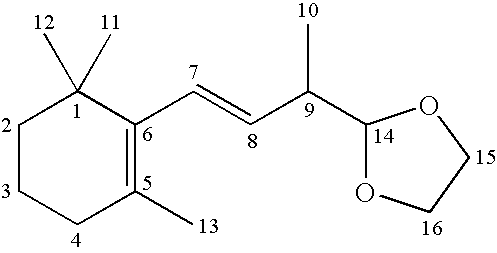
C1CCC(C)=C(C=CC(C2OCCO2)C)C1(C)C
